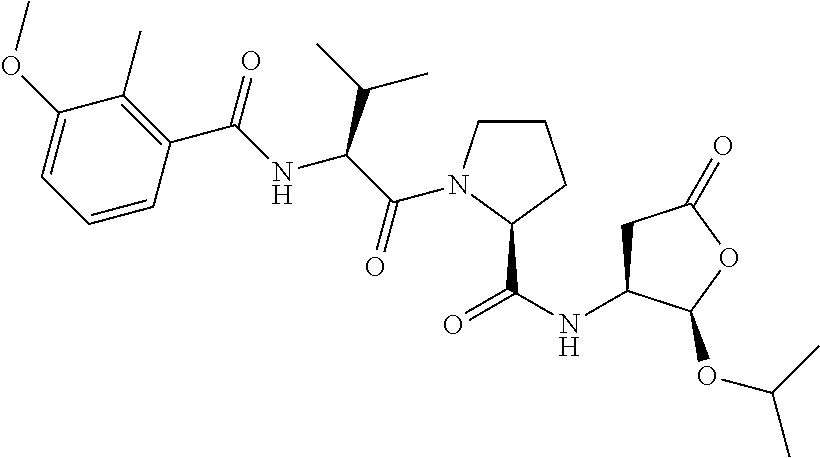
C1(OC)=CC=CC(C(=O)NC(C(C)C)C(=O)N2CCCC2C(NC2CC(=O)OC2OC(C)C)=O)=C1C
